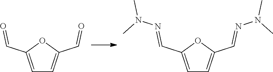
C1=C(C=O)OC(C=O)=C1.C1=C(C=NN(C)C)OC(C=NN(C)C)=C1
